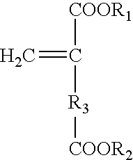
[COOR1]C([R3][COOR2])=C
